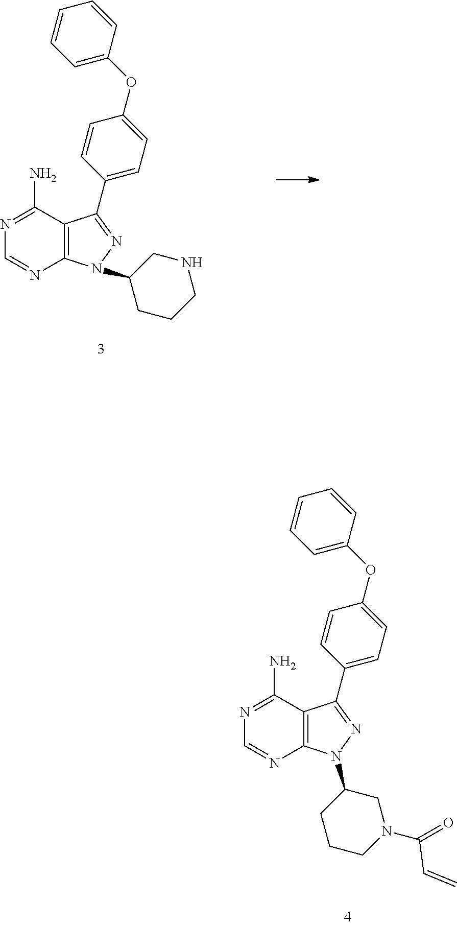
N1=C(N)C2=C(N=C1)N(C1CCCNC1)N=C2C1=CC=C(OC2=CC=CC=C2)C=C1.N1=C(N)C2=C(N=C1)N(C1CCCN(C(=O)C=C)C1)N=C2C1=CC=C(OC2=CC=CC=C2)C=C1
